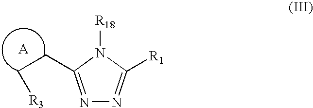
C(C1=NN=C([R1])N1[R18])C[R3]
